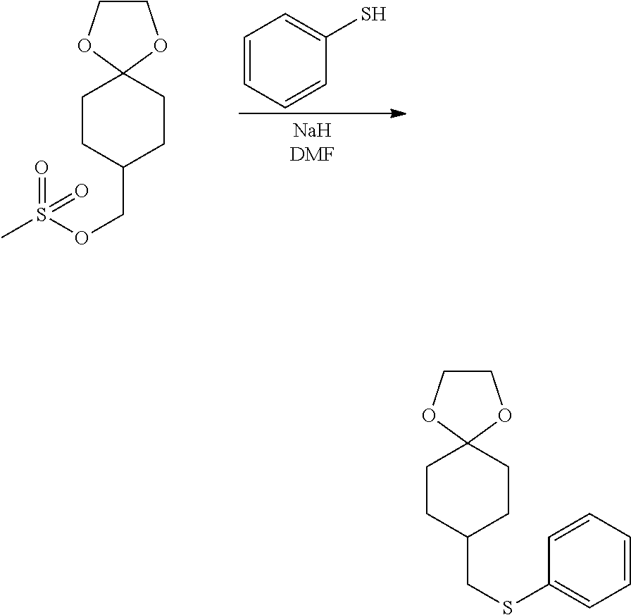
C1CC(CSC2=CC=CC=C2)CCC12OCCO2.C1CC(COS(C)(=O)=O)CCC12OCCO2.C1=CC=CC(S)=C1
